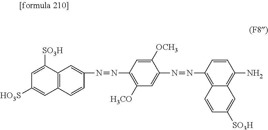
N(=NC1=C([H3CO])C=C(N=NC2=C3C(=C(N)C=C2)C=C([SO3H])C=C3)C([OCH3])=C1)C1=CC2=C(C=C1)C=C([HO3S])C=C2[SO3H]
